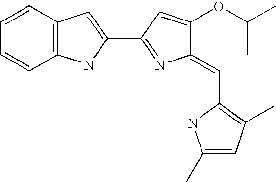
C1=CC2=C(C=C1)NC(C1=NC(=CC3=C(C)C=C(C)N3)C(OC(C)C)=C1)=C2
